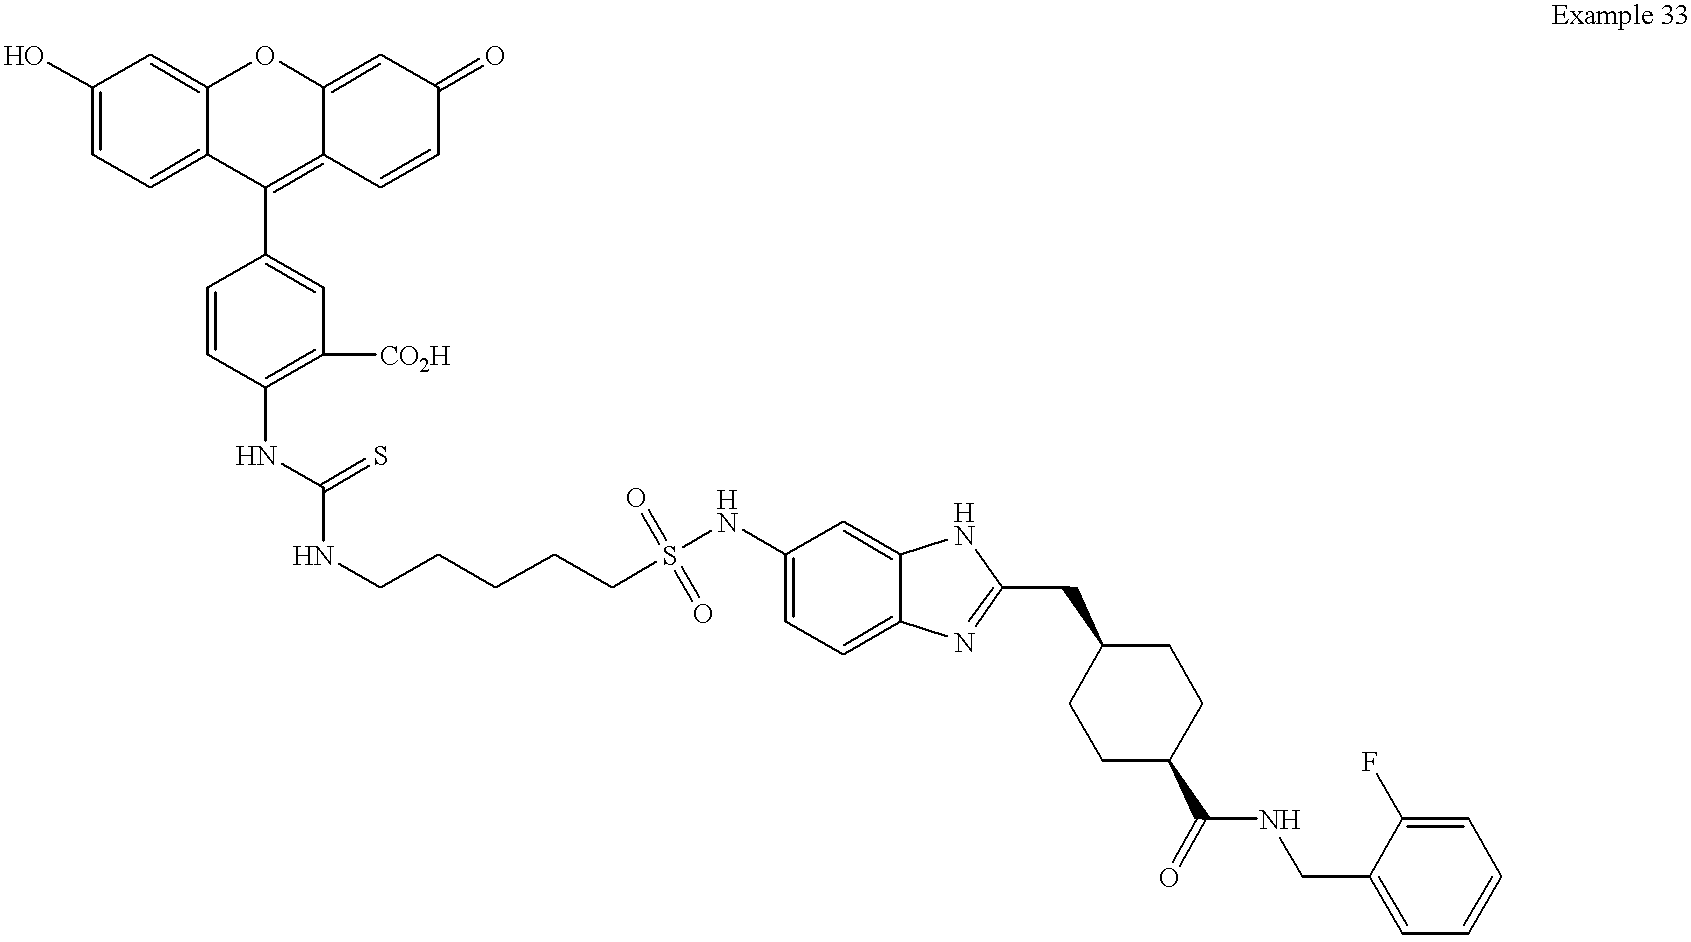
C1(O)=CC=C2C(=C1)OC1=CC(=O)C=CC1=C2C1=CC([CO2H])=C(NC(=S)NCCCCCS(=O)(=O)NC2=CC=C3C(=C2)NC(CC2CCC(C(=O)NCC4=CC=CC=C4F)CC2)=N3)C=C1
